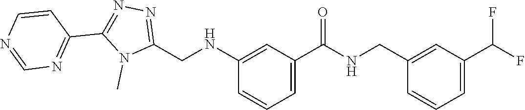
N1=C(CNC2=CC(C(=O)NCC3=CC(C(F)F)=CC=C3)=CC=C2)N(C)C(C2=NC=NC=C2)=N1
